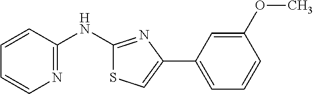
C1=CC(NC2=NC(C3=CC=CC(OC)=C3)=CS2)=NC=C1
